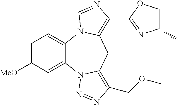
C12=CC=C([MeO])C=C1N1C(=C(COC)N=N1)CC1=C(C3=NC(C)CO3)N=CN21
